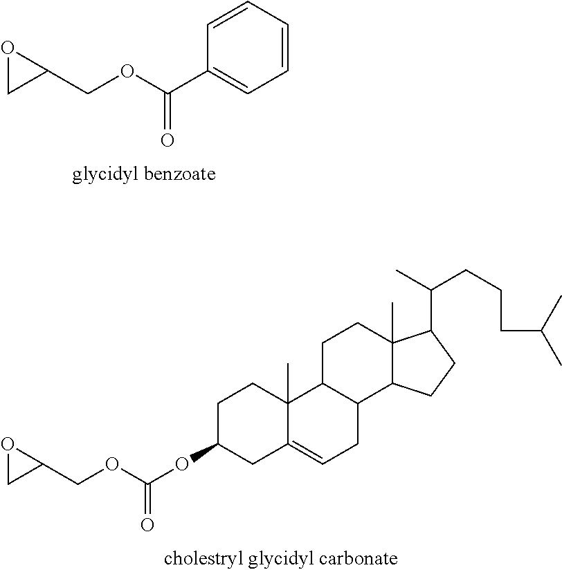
O1CC1COC(C1=CC=CC=C1)=O.C1C(OC(OCC2OC2)=O)CC2=CCC3C(C2(C)C1)CCC1(C)C3CCC1C(C)CCCC(C)C
